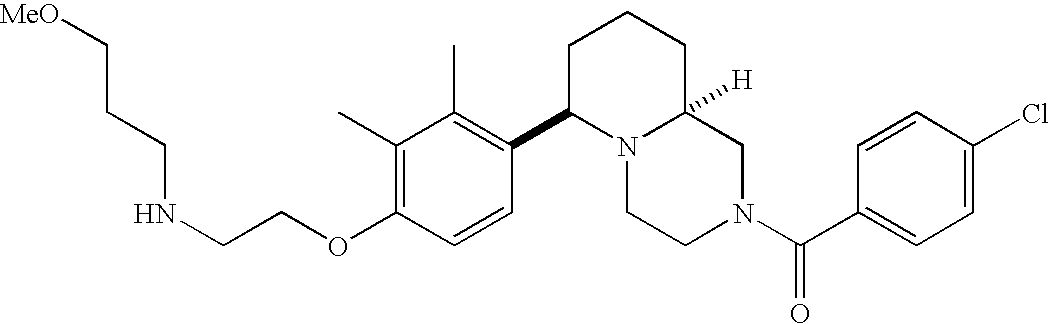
N(CCOC1=C(C)C(C)=C(C2N3C([H])(CCC2)CN(C(C2=CC=C(Cl)C=C2)=O)CC3)C=C1)CCC[MeO]
